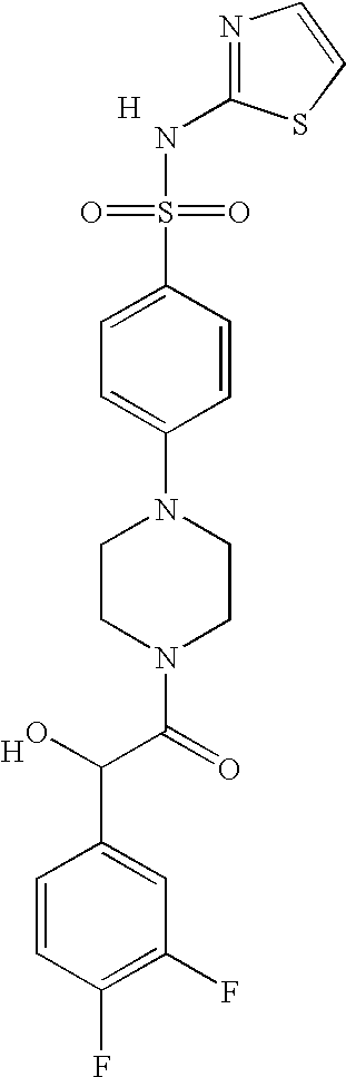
[H].C1(NS(=O)(=O)C2=CC=C(N3CCN(C(C(C4=CC(F)=C(F)C=C4)O)=O)CC3)C=C2)=NC=CS1.[H]
